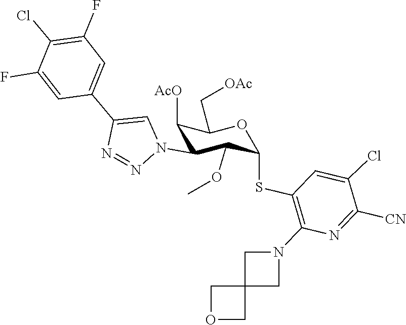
C1(F)=CC(C2=CN(C3C(OC)C(SC4=C(N5CC6(C5)COC6)N=C([CN])C(Cl)=C4)OC(C[OAc])C3[AcO])N=N2)=CC(F)=C1Cl
